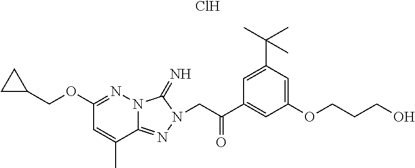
Cl.C1(OCC2CC2)=NN2C(=NN(CC(C3=CC(OCCCO)=CC(C(C)(C)C)=C3)=O)C2=N)C(C)=C1
